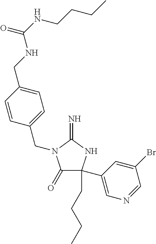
C1(=O)C(C2=CN=CC(Br)=C2)(CCCC)NC(=N)N1CC1=CC=C(CNC(NCCCC)=O)C=C1
